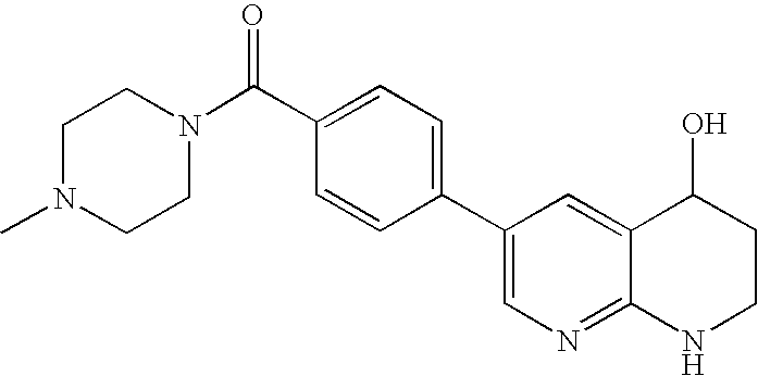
C1(C2=CC=C(C(N3CCN(C)CC3)=O)C=C2)=CN=C2C(=C1)C(O)CCN2
